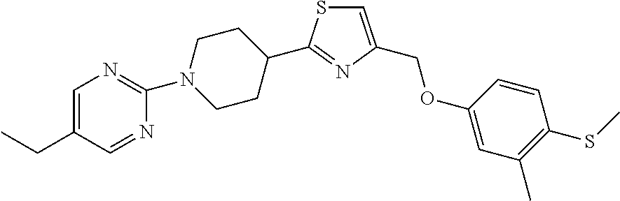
C1=C(COC2=CC(C)=C(SC)C=C2)N=C(C2CCN(C3=NC=C(CC)C=N3)CC2)S1
